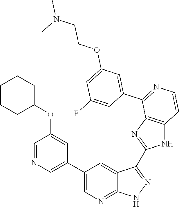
C1=NC=C(C2=CN=C3C(=C2)C(C2=NC4=C(N2)C=CN=C4C2=CC(OCCN(C)C)=CC(F)=C2)=N[N H]3)C=C1OC1CCCCC1
